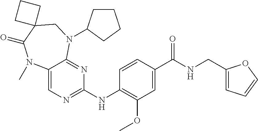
C1(NC2=NC=C3C(=N2)N(C2CCCC2)CC2(C(=O)N3C)CCC2)=C(OC)C=C(C(NCC2=CC=CO2)=O)C=C1
